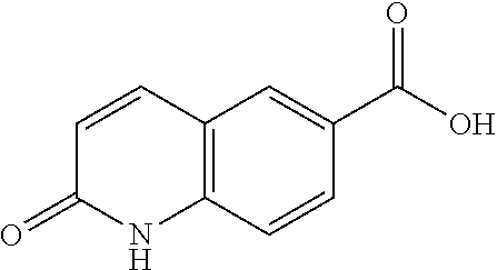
C12=C(C=CC(C(O)=O)=C1)NC(=O)C=C2
